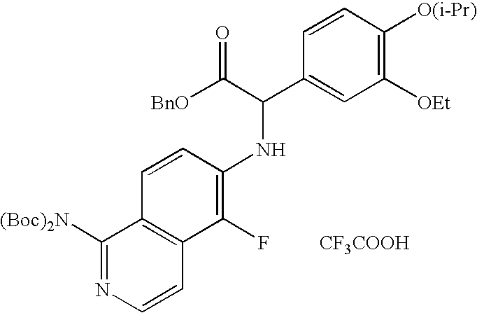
C1([(Boc)2N])=NC=CC2=C1C=CC(NC(C1=CC([OEt])=C([O(i-Pr)])C=C1)C([BnO])=O)=C2F.[CF3COOH]
